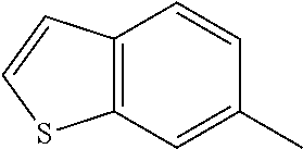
C12=C(C=C(C)C=C1)SC=C2
